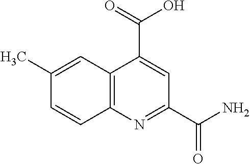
C12=C(N=C(C(N)=O)C=C1C(=O)O)C=CC(C)=C2
